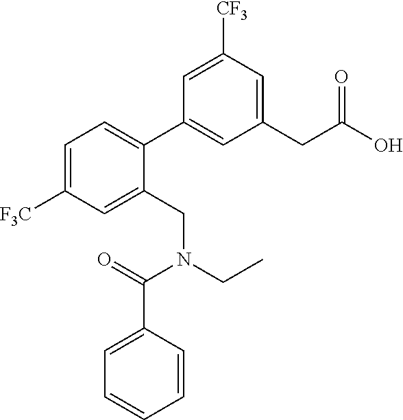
C1=C([F3C])C=C(CN(CC)C(=O)C2=CC=CC=C2)C(C2=CC(CC(O)=O)=CC([CF3])=C2)=C1
